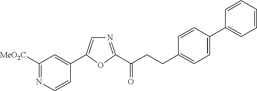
C1([MeO2C])=NC=CC(C2=CN=C(C(CCC3=CC=C(C4=CC=CC=C4)C=C3)=O)O2)=C1
